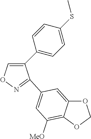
C1(C2=CC=C(SC)C=C2)=CON=C1C1=CC([MeO])=C2C(=C1)OCO2
